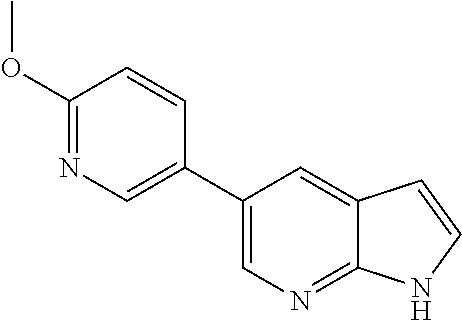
C1(C2=CN=C(OC)C=C2)=CN=C2C(=C1)C=CN2
